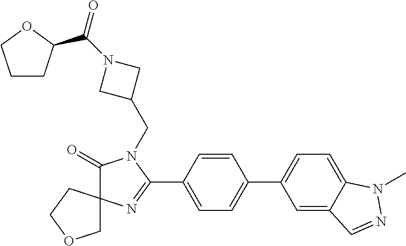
C1(=O)N(CC2CN(C(=O)C3CCCO3)C2)C(C2=CC=C(C3=CC=C4C(=C3)C=NN4C)C=C2)=NC12COCC2
